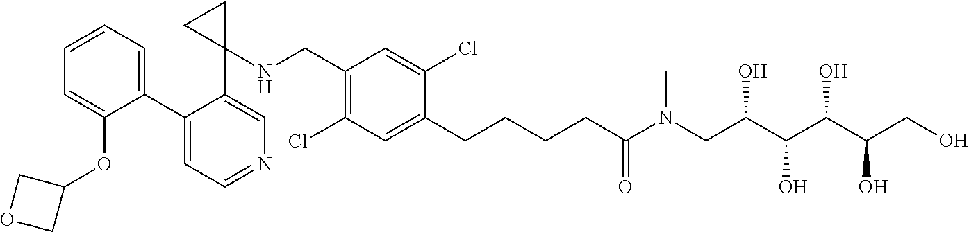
C1(C2=CC=CC=C2OC2COC2)=CC=NC=C1C1(NCC2=C(Cl)C=C(CCCCC(N(CC(C(C(C(CO)O)O)O)O)C)=O)C(Cl)=C2)CC1
